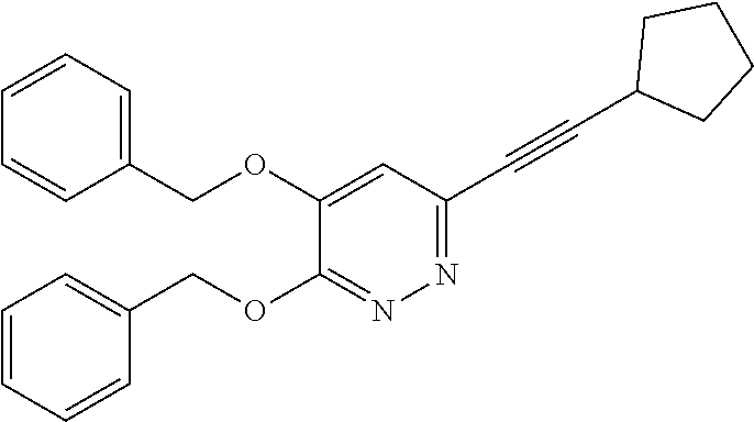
C1=C(OCC2=CC=CC=C2)C(OCC2=CC=CC=C2)=NN=C1C#CC1CCCC1
